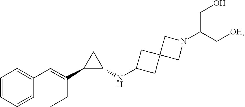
C1(C=C(CC)C2C(NC3CC4(C3)CN(C(C[OH])CO)C4)C2)=CC=CC=C1
